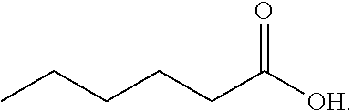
CCCCCC([OH])=O
